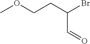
O(CCC(Br)C=O)C
